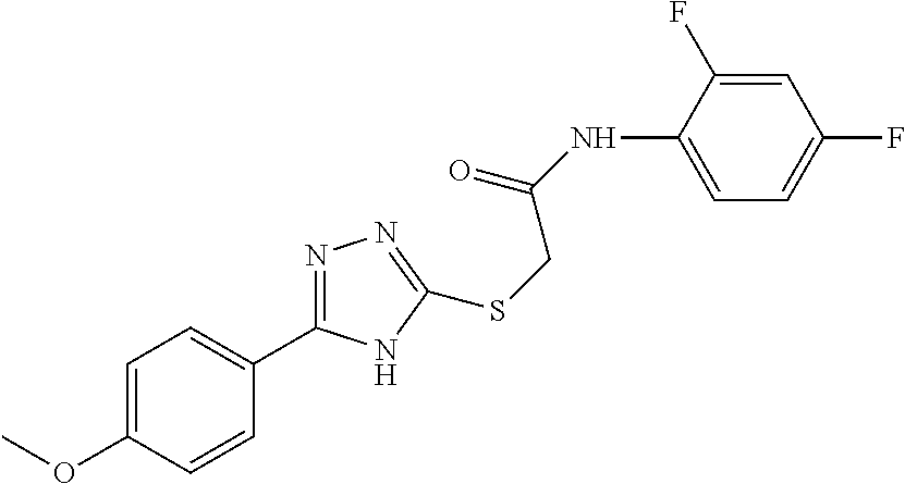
C1=C(NC(=O)CSC2=NN=C(C3=CC=C(OC)C=C3)N2)C(F)=CC(F)=C1
